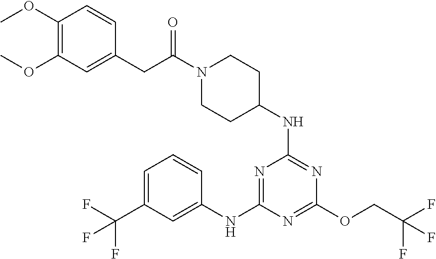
N1=C(NC2CCN(C(=O)CC3=CC(OC)=C(OC)C=C3)CC2)N=C(NC2=CC(C(F)(F)F)=CC=C2)N=C1OCC(F)(F)F
